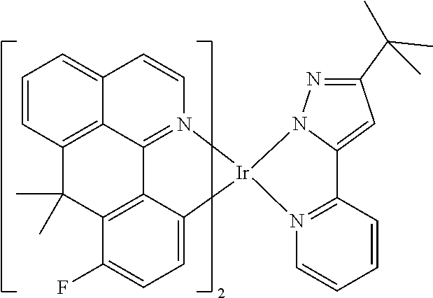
C1=CC2=CC=CC3=C2C2=N1[Ir]1(C4=CC=C(F)C(=C24)C3(C)C)N2=C(C3=CC(C(C)(C)C)=NN31)C=CC=C2
